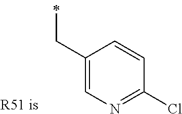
C1(CC)=CN=C(Cl)C=C1
